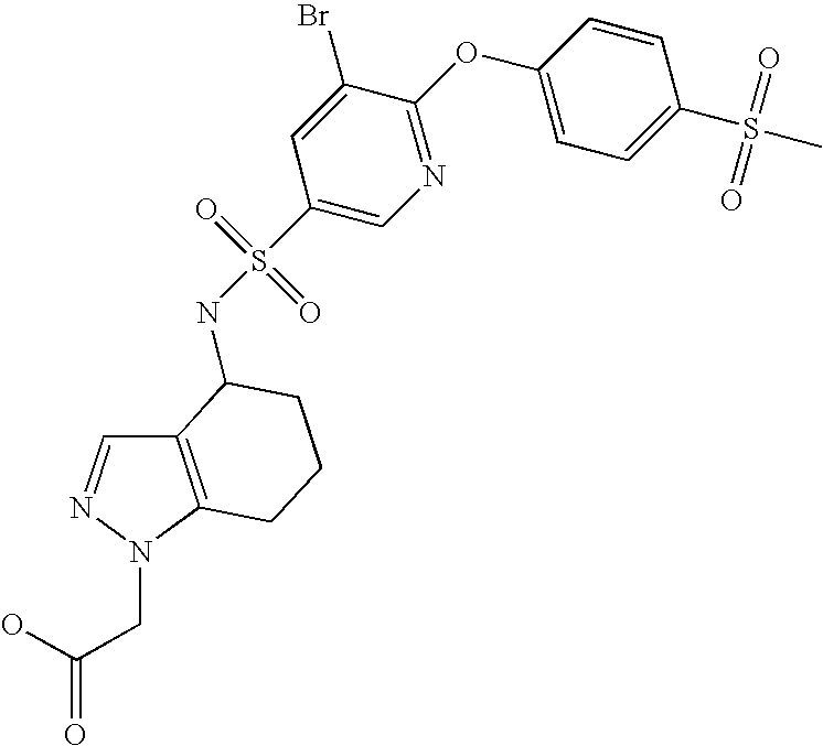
OC(CN1C2=C(C=N1)C(NS(C1=CN=C(OC3=CC=C(S(C)(=O)=O)C=C3)C(Br)=C1)(=O)=O)CCC2)=O
